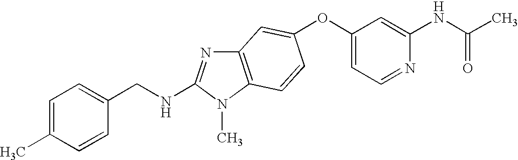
O(C1=CC=NC(NC(C)=O)=C1)C1=CC2=C(N(C)C(NCC3=CC=C(C)C=C3)=N2)C=C1
